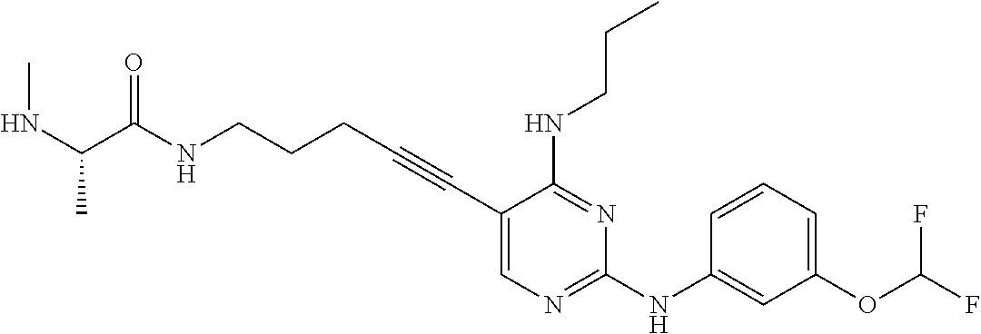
N(CCCC#CC1=CN=C(NC2=CC(OC(F)F)=CC=C2)N=C1NCCC)C(=O)C(NC)C
